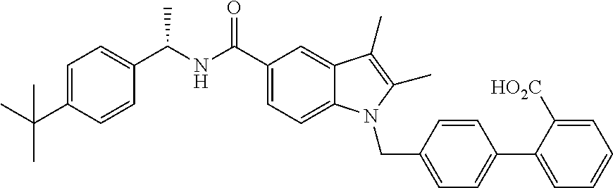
C1(C(NC(C2=CC=C3C(=C2)C(C)=C(C)N3CC2=CC=C(C3=CC=CC=C3[HO2C])C=C2)=O)C)=CC=C(C(C)(C)C)C=C1
